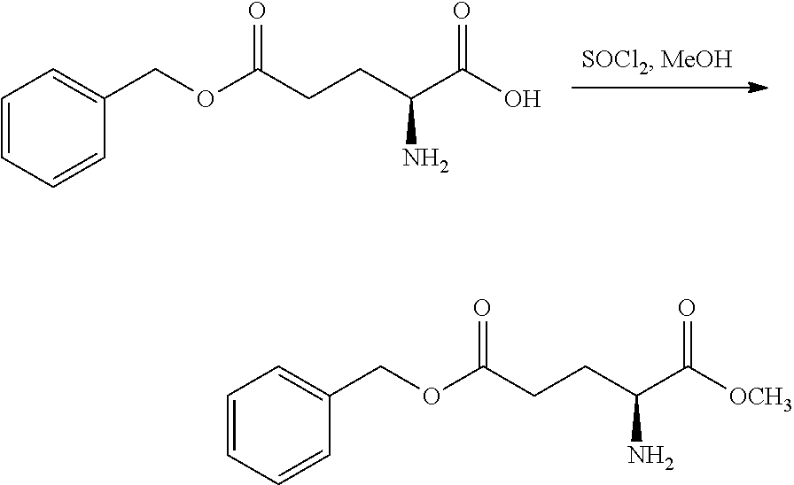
O(C(CCC(C(O)=O)N)=O)CC1=CC=CC=C1.O(C(CCC(C([OCH3])=O)N)=O)CC1=CC=CC=C1
